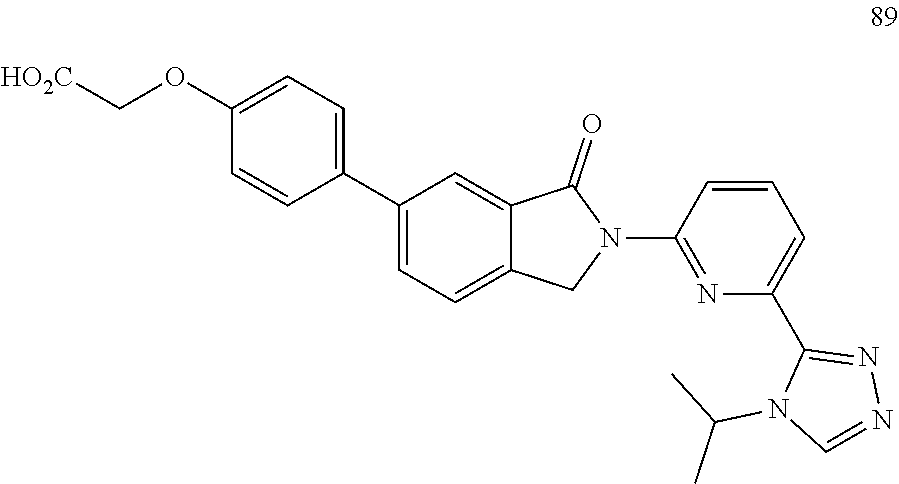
C1(OC[HO2C])=CC=C(C2=CC=C3C(=C2)C(=O)N(C2=NC(C4=NN=CN4C(C)C)=CC=C2)C3)C=C1
